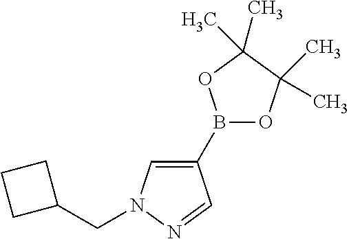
C1C(CN2C=C(B3OC(C)(C)C(C)(C)O3)C=N2)CC1
